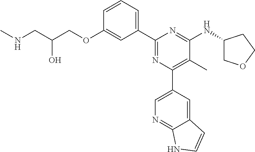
C1=CC=C(C2=NC(C3=CN=C4C(=C3)C=CN4)=C(C)C(NC3COCC3)=N2)C=C1OCC(CNC)O
